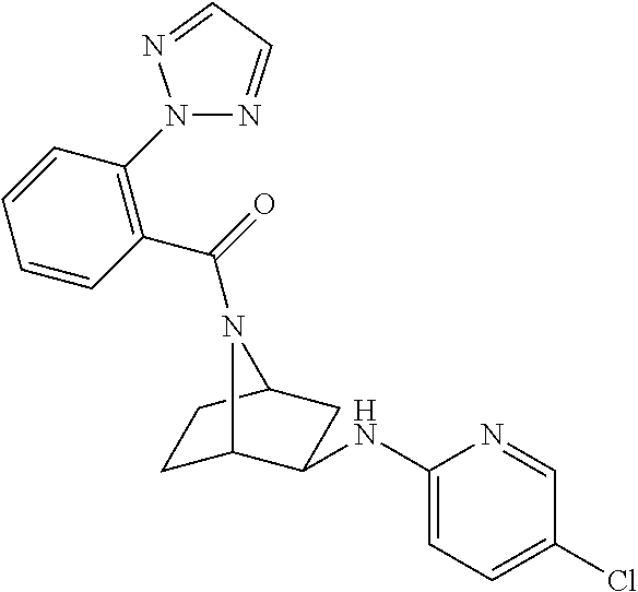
C1(NC2C3CCC(C2)N3C(=O)C2=C(N3N=CC=N3)C=CC=C2)=CC=C(Cl)C=N1
